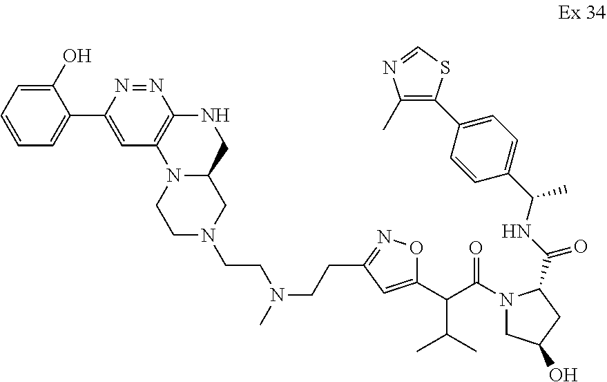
C1(O)=CC=CC=C1C1=CC2=C(N=N1)NCC1N2CCN(CCN(CCC2=NOC(C(C(=O)N3CC(O)CC3C(NC(C3=CC=C(C4=C(C)N=CS4)C=C3)C)=O)C(C)C)=C2)C)C1
